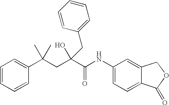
C1=CC=CC(C(CC(C(NC2=CC=C3C(=C2)COC3=O)=O)(O)CC2=CC=CC=C2)(C)C)=C1
